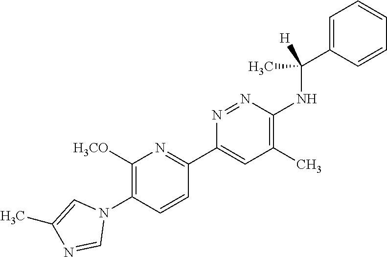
C1([H3CO])=C(N2C=C(C)N=C2)C=CC(C2=CC(C)=C(NC(C3=CC=CC=C3)(C)[H])N=N2)=N1
